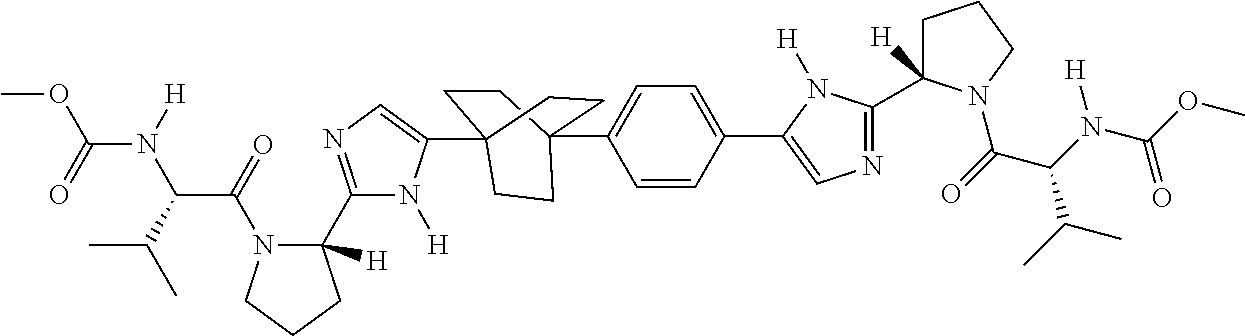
C1=CC(C2=CN=C(C3([H])CCCN3C(=O)C(N(C(OC)=O)[H])C(C)C)N2[H])=CC=C1C12CCC(C3=CN=C(C4([H])N(C(=O)C(C(C)C)N([H])C(=O)OC)CCC4)N3[H])(CC1)CC2
